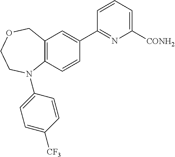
C12=C(C=CC(C3=NC([CONH2])=CC=C3)=C1)N(C1=CC=C([CF3])C=C1)CCOC2
